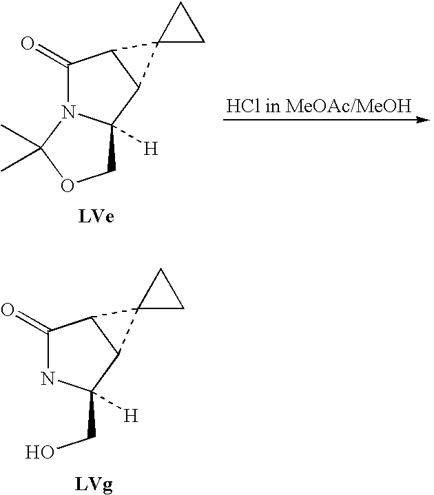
C12([H])COC(C)(C)N1C(=O)C1C2C12CC2.C1(CO)([H])NC(=O)C2C1C21CC1
